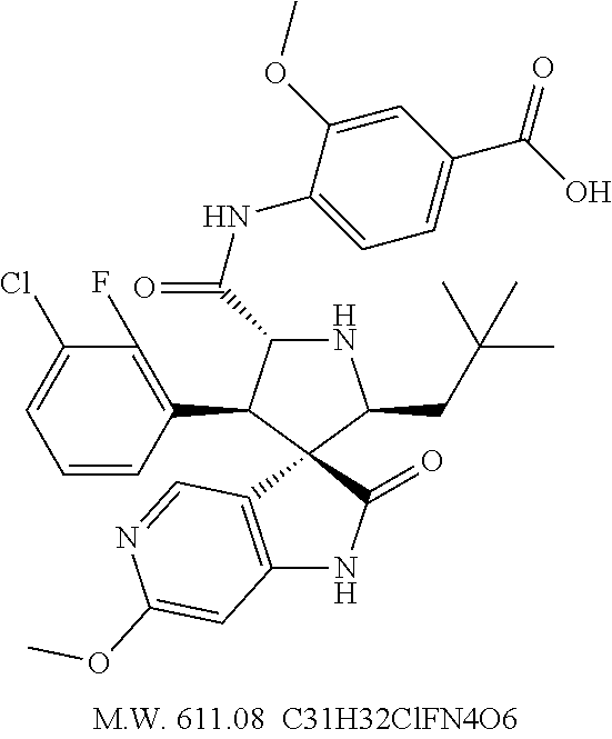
C12=C(C=NC(OC)=C1)C1(C(=O)N2)C(CC(C)(C)C)NC(C(NC2=CC=C(C(O)=O)C=C2OC)=O)C1C1=C(F)C(Cl)=CC=C1
